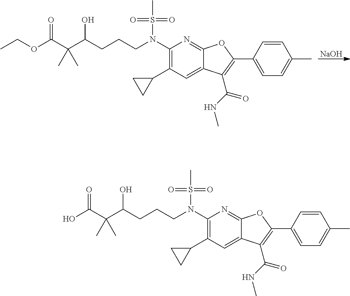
[NaOH].C1(N(S(C)(=O)=O)CCCC(C(C(OCC)=O)(C)C)O)=C(C2CC2)C=C2C(=N1)OC(C1=CC=C(C)C=C1)=C2C(=O)NC.C1(N(S(C)(=O)=O)CCCC(C(C(O)=O)(C)C)O)=C(C2CC2)C=C2C(=N1)OC(C1=CC=C(C)C=C1)=C2C(=O)NC
